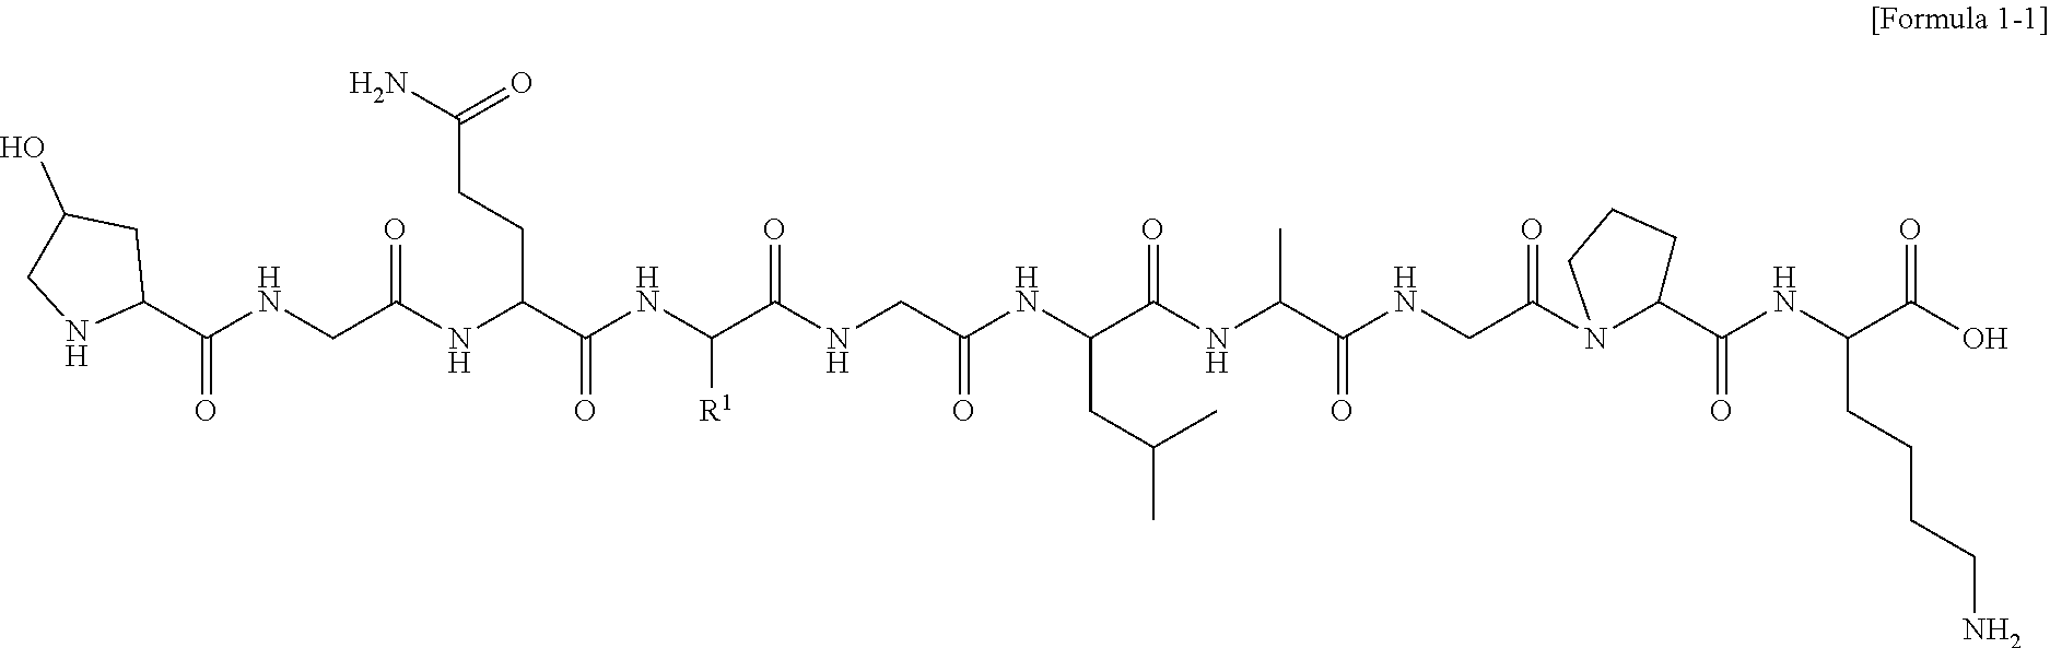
C1(C(NCC(NC(C(NC(C(NCC(NC(C(NC(C(NCC(=O)N2C(C(NC(C(O)=O)CCCCN)=O)CCC2)=O)C)=O)CC(C)C)=O)=O)[R1])=O)CCC(N)=O)=O)=O)CC(O)CN1
